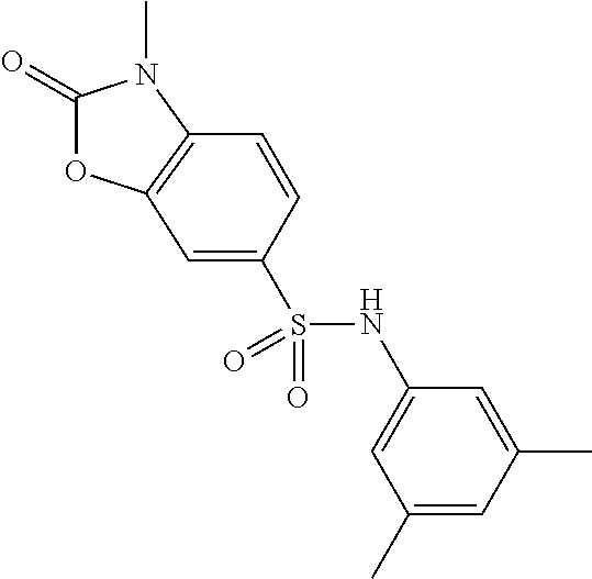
C1(=O)OC2=C(N1C)C=CC(S(NC1=CC(C)=CC(C)=C1)(=O)=O)=C2
